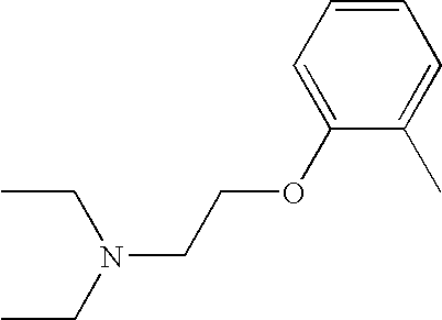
CCN(CCOC1=CC=CC=C1C)CC
